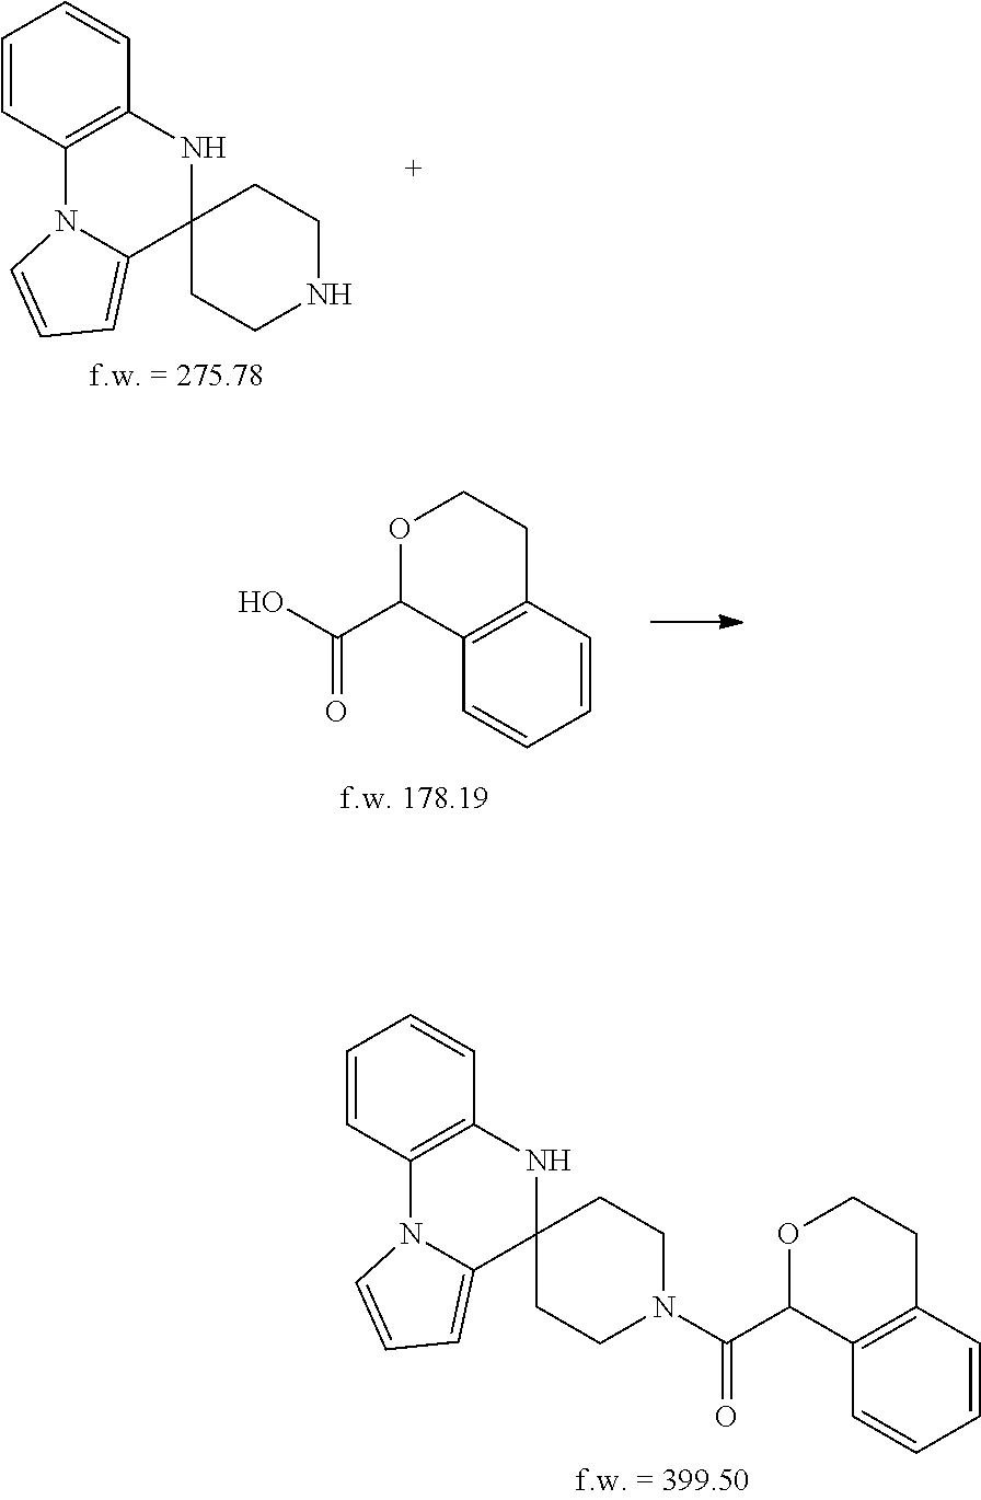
N1CCC2(CC1)NC1=C(N3C2=CC=C3)C=CC=C1.C1=CC2=C(C=C1)C(C(O)=O)OCC2.N1(C(C2C3=C(CCO2)C=CC=C3)=O)CCC2(CC1)NC1=C(N3C2=CC=C3)C=CC=C1
